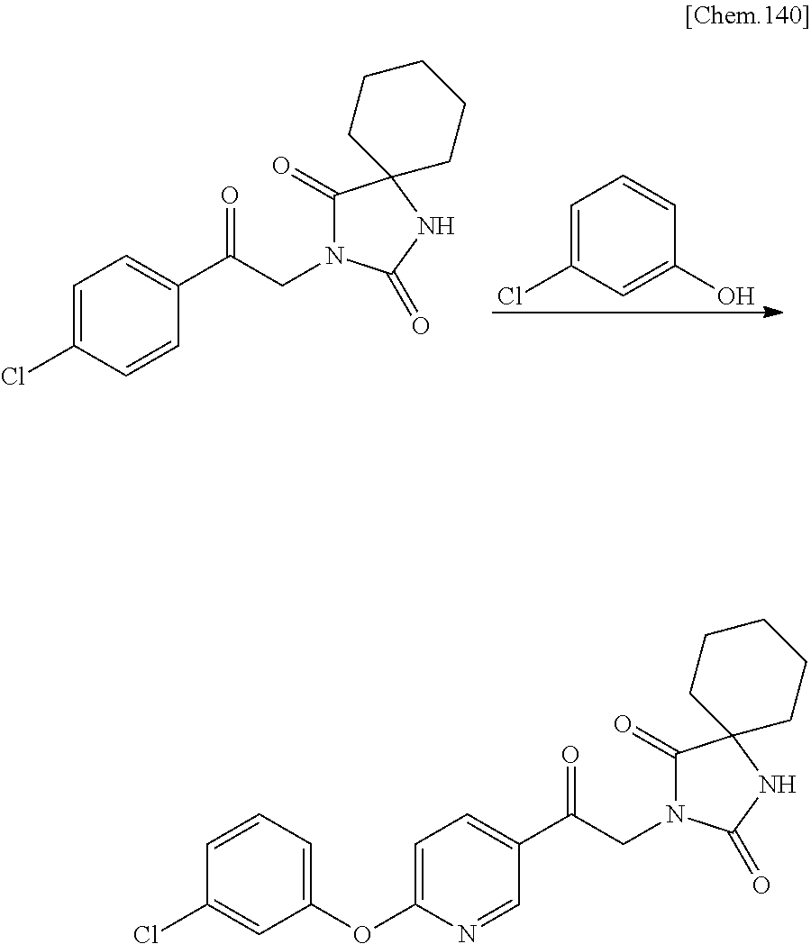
C1(O)=CC(Cl)=CC=C1.C1=CC(C(CN2C(=O)C3(NC2=O)CCCCC3)=O)=CC=C1Cl.N1=CC(C(CN2C(=O)C3(NC2=O)CCCCC3)=O)=CC=C1OC1=CC=CC(Cl)=C1
